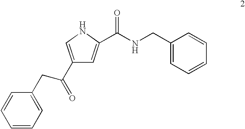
C1=C(C(NCC2=CC=CC=C2)=O)NC=C1C(CC1=CC=CC=C1)=O
